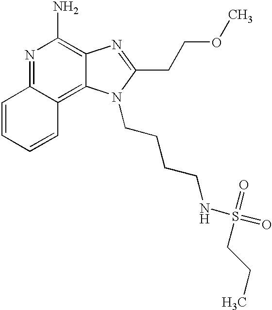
N1=C2C(=C3C(=C1N)N=C(CCOC)N3CCCCNS(=O)(=O)CCC)C=CC=C2
